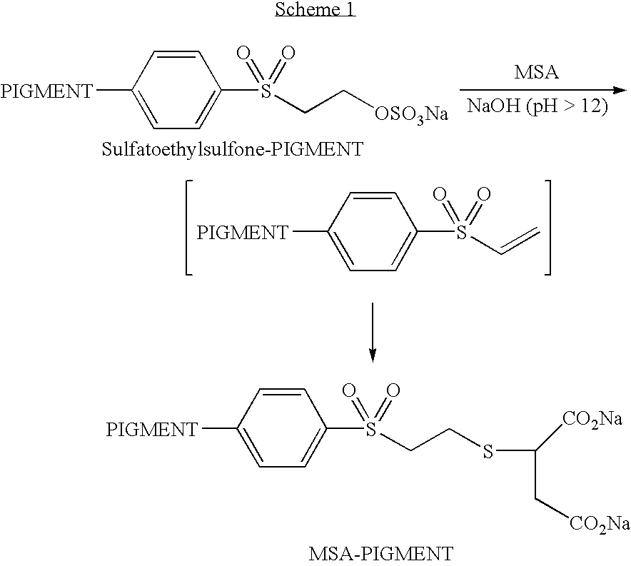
C1([PIGMENT])=CC=C(S(C=C)(=O)=O)C=C1.C1([PIGMENT])=CC=C(S(CC[OSO3Na])(=O)=O)C=C1.C1([PIGMENT])=CC=C(S(CCSC(C[CO2Na])[CO2Na])(=O)=O)C=C1
